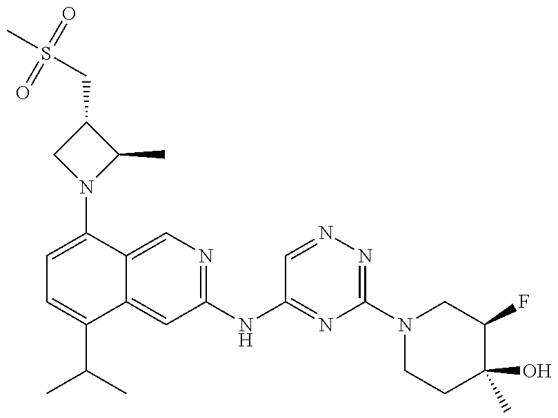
C1=C(N2C(C)C(CS(C)(=O)=O)C2)C2=CN=C(NC3=NC(N4CCC(O)(C)C(F)C4)=NN=C3)C=C2C(C(C)C)=C1
